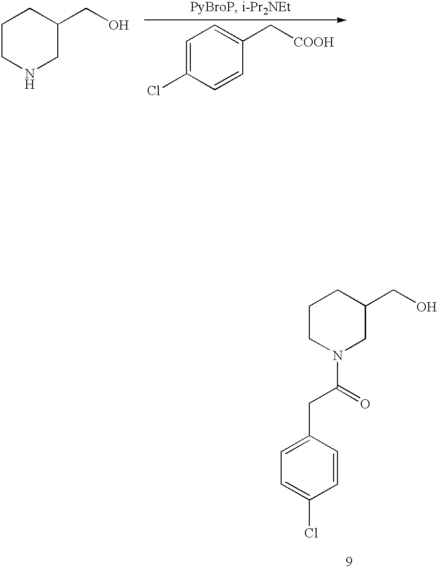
C1=C(CC(=O)N2CC(CO)CCC2)C=CC(Cl)=C1.C1CNCC(CO)C1.C1=C(Cl)C=CC(C[COOH])=C1
